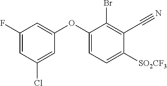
C1(F)=CC(Cl)=CC(OC2=CC=C([SO2CF3])C(C#N)=C2Br)=C1
